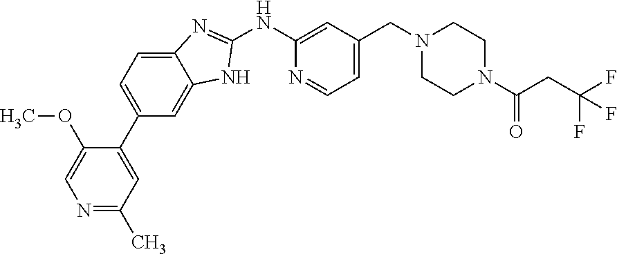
N1=C(C)C=C(C2=CC=C3C(=C2)NC(NC2=CC(CN4CCN(C(=O)CC(F)(F)F)CC4)=CC=N2)=N3)C(OC)=C1
